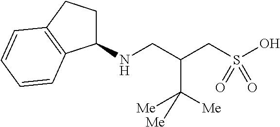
C1(NCC(CS(O)(=O)=O)C([Me])([Me])[Me])CCC2=C1C=CC=C2
